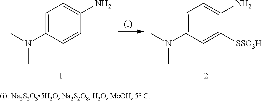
C1=C(N(C)C)C=CC(N)=C1.C1=C(N(C)C)C=C([SSO3H])C(N)=C1
